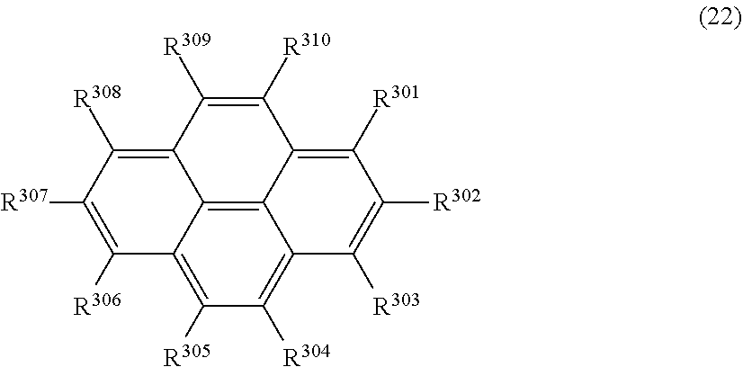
C12=C([R308])C([R307])=C([R306])C3=C([R305])C([R304])=C4C(=C13)C(=C([R301])C([R302])=C4[R303])C([R310])=C2[R309]
